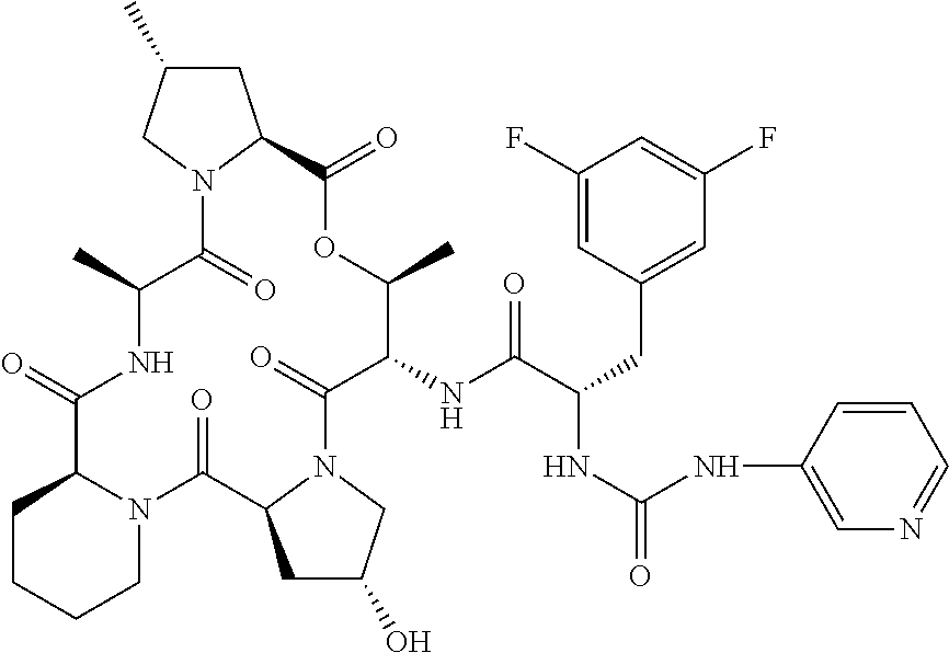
C1CCCN2C1C(=O)NC(C)C(=O)N1C(CC(C)C1)C(=O)OC(C)C(NC(C(CC1=CC(F)=CC(F)=C1)NC(=O)NC1=CN=CC=C1)=O)C(=O)N1C(C2=O)CC(O)C1
